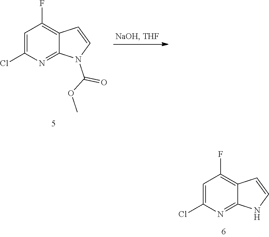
C1=C(Cl)N=C2C(=C1F)C=CN2.C1=C(Cl)N=C2C(=C1F)C=CN2C(OC)=O
